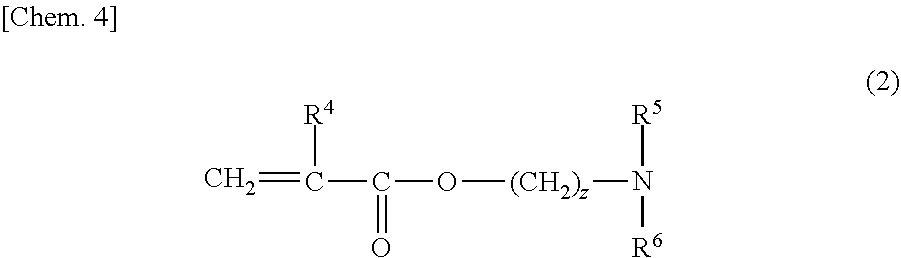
C=C([R4])C(=O)O[(CH2)z]N([R5])[R6]
